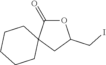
O1C(=O)C2(CC1CI)CCCCC2
